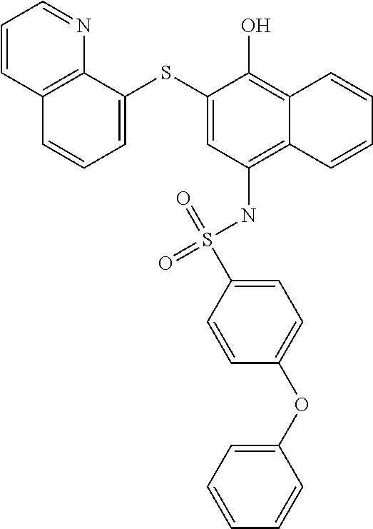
C1=C(SC2=CC=CC3=C2N=CC=C3)C(O)=C2C(=C1NS(C1=CC=C(OC3=CC=CC=C3)C=C1)(=O)=O)C=CC=C2
